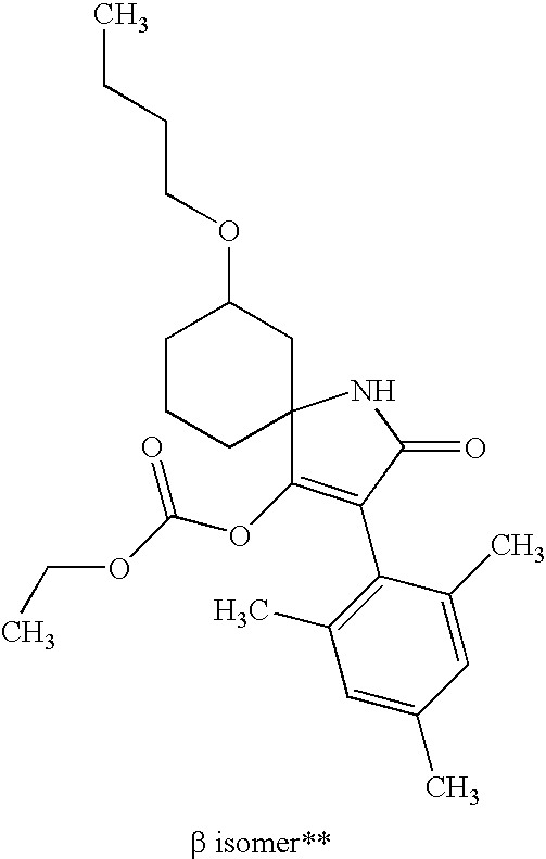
C1CCC2(CC1OCCCC)C(OC(OCC)=O)=C(C1=C(C)C=C(C)C=C1C)C(=O)N2
